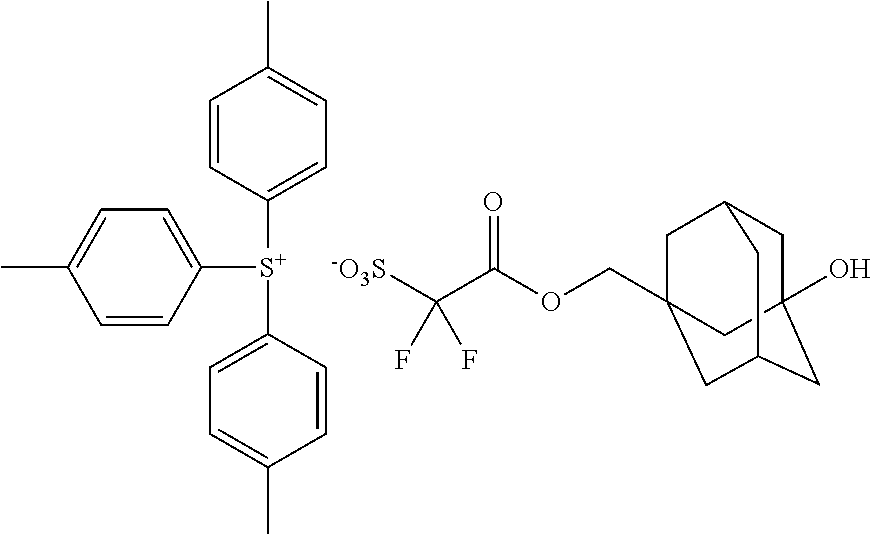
CC1=CC=C([S+](C2=CC=C(C)C=C2)C2=CC=C(C)C=C2)C=C1.C1C2(O)CC3CC(COC(C([-O3S])(F)F)=O)(CC1C3)C2
